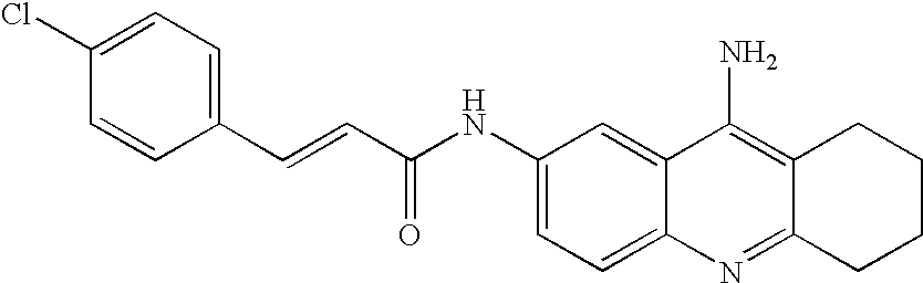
C1(C=CC(NC2=CC=C3C(=C2)C(N)=C2C(=N3)CCCC2)=O)=CC=C(Cl)C=C1
